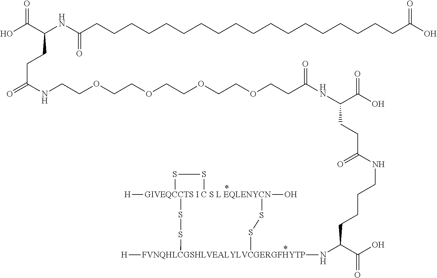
[GIVEQCCTS I C S L EQLENYCN]12([H])(O)(SS[FVNQHLCGSHLVEALYLVCGERGFHYTP]([H])(NC(C(O)=O)CCCCNC(CCC(NC(CCOCCOCCOCCOCCNC(=O)CCC(C(O)=O)NC(CCCCCCCCCCCCCCCCCCC(O)=O)=O)=O)C(O)=O)=O)SS1)SS2
